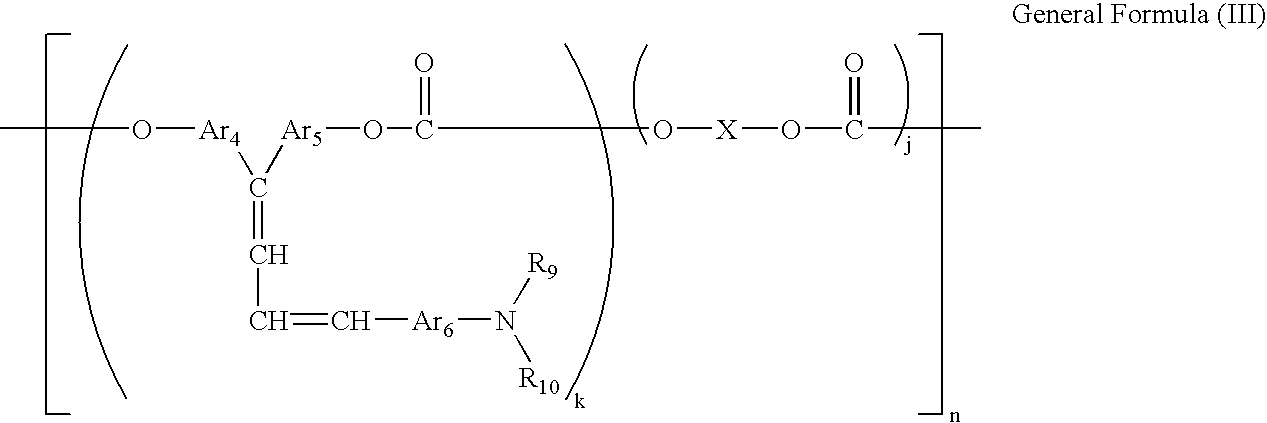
CO[Ar4]C(=CC=C[Ar6]N([R10])[R9])[Ar5]OC(O[X]OC(=O)C)=O
